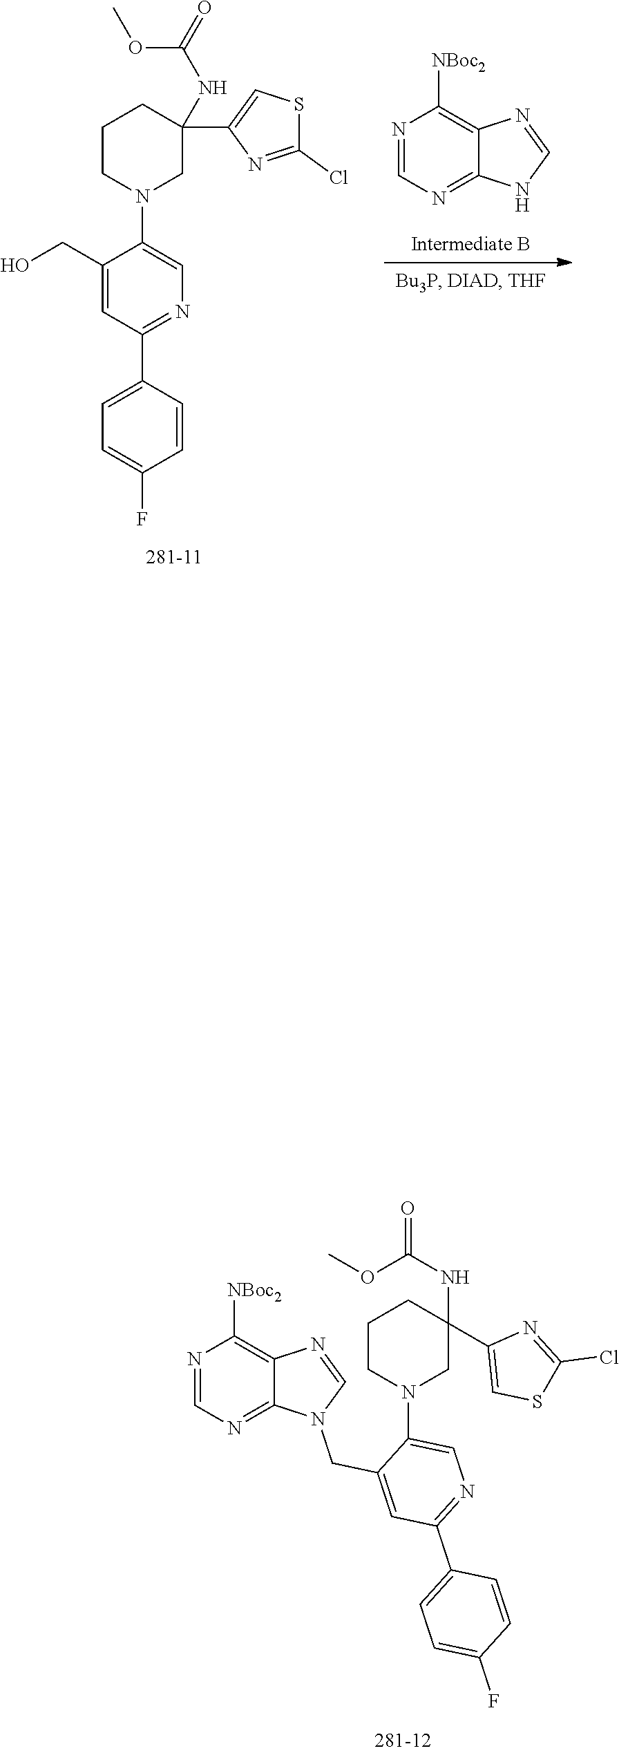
OCC1=CC(C2=CC=C(F)C=C2)=NC=C1N1CC(C2=CSC(Cl)=N2)(NC(OC)=O)CCC1.N1=CN=C2C(=C1[NBoc2])N=CN2.C1=NC2=C([NBoc2])N=CN=C2N1CC1=CC(C2=CC=C(F)C=C2)=NC=C1N1CC(C2=CSC(Cl)=N2)(NC(=O)OC)CCC1
